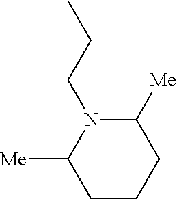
CCCN1C([Me])CCCC1[Me]
